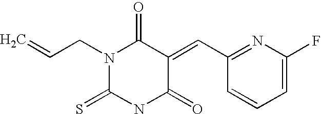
O=C1C(=CC2=NC(F)=CC=C2)C(=O)NC(=S)N1CC=C
